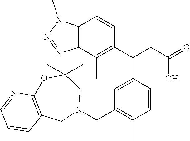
C1=C(C(CC(O)=O)C2=C(C)C3=C(C=C2)N(C)N=N3)C=CC(C)=C1CN1CC2=C(OC(C)(C)C1)N=CC=C2
